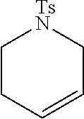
C1CC=CC[TsN]1
